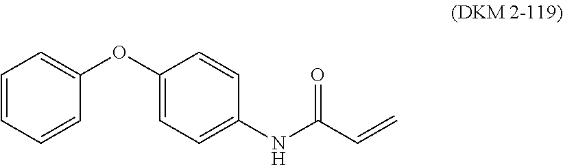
C1=C(OC2=CC=CC=C2)C=CC(NC(=O)C=C)=C1
